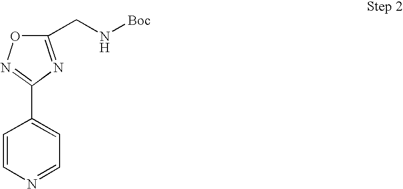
C1(CN[Boc])=NC(C2=CC=NC=C2)=NO1
